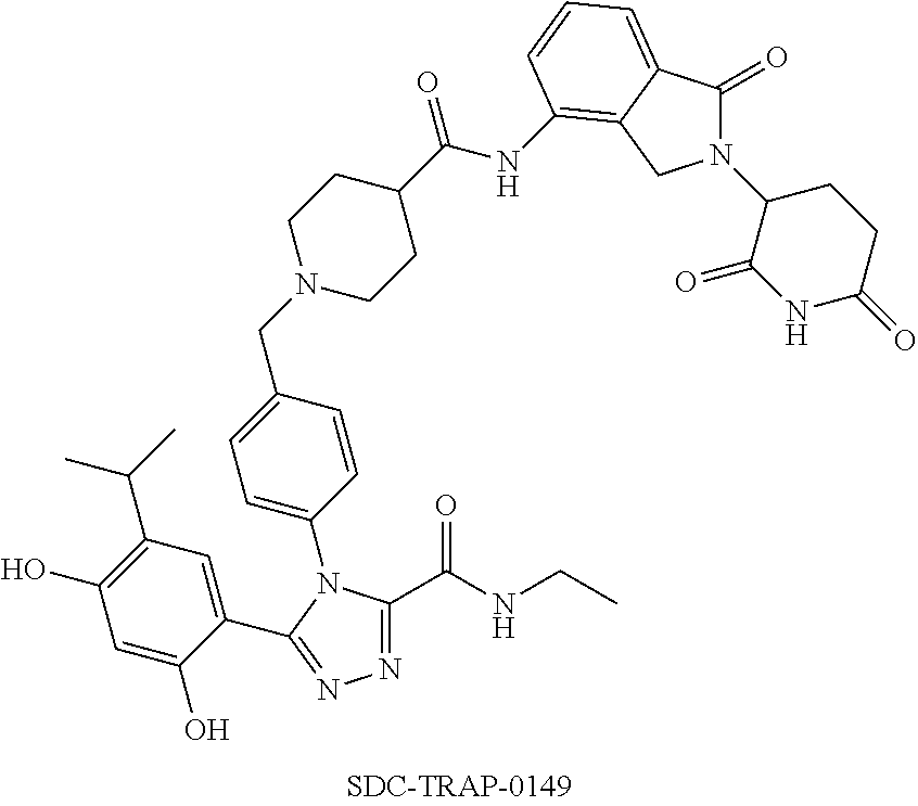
N1=C(C(NCC)=O)N(C2=CC=C(CN3CCC(C(NC4=C5C(=CC=C4)C(=O)N(C4C(=O)NC(=O)CC4)C5)=O)CC3)C=C2)C(C2=CC(C(C)C)=C(O)C=C2O)=N1
